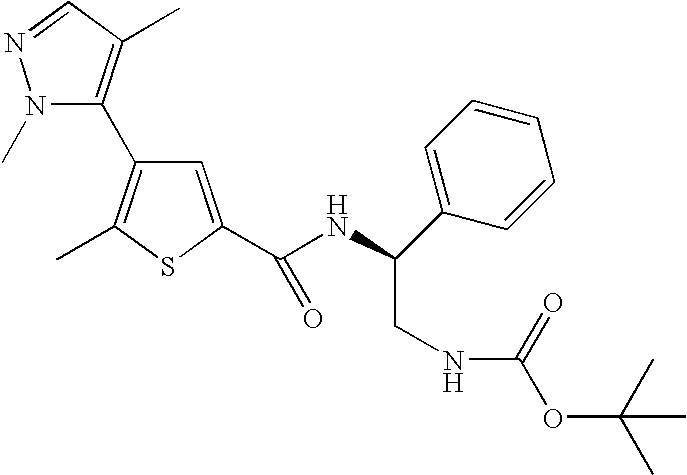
N1(C)C(C2=C(C)SC(C(NC(CNC(OC(C)(C)C)=O)C3=CC=CC=C3)=O)=C2)=C(C)C=N1
